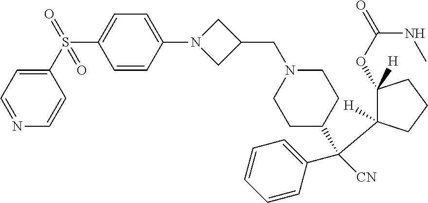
N1=CC=C(S(C2=CC=C(N3CC(CN4CCC(C(C5=CC=CC=C5)(C5([H])C(OC(=O)NC)([H])CCC5)[CN])CC4)C3)C=C2)(=O)=O)C=C1
